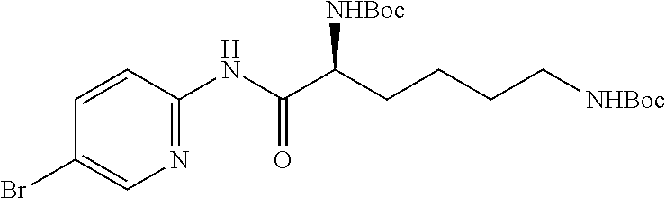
C1(NC(=O)C(CCCC[NHBoc])[NHBoc])=NC=C(Br)C=C1
